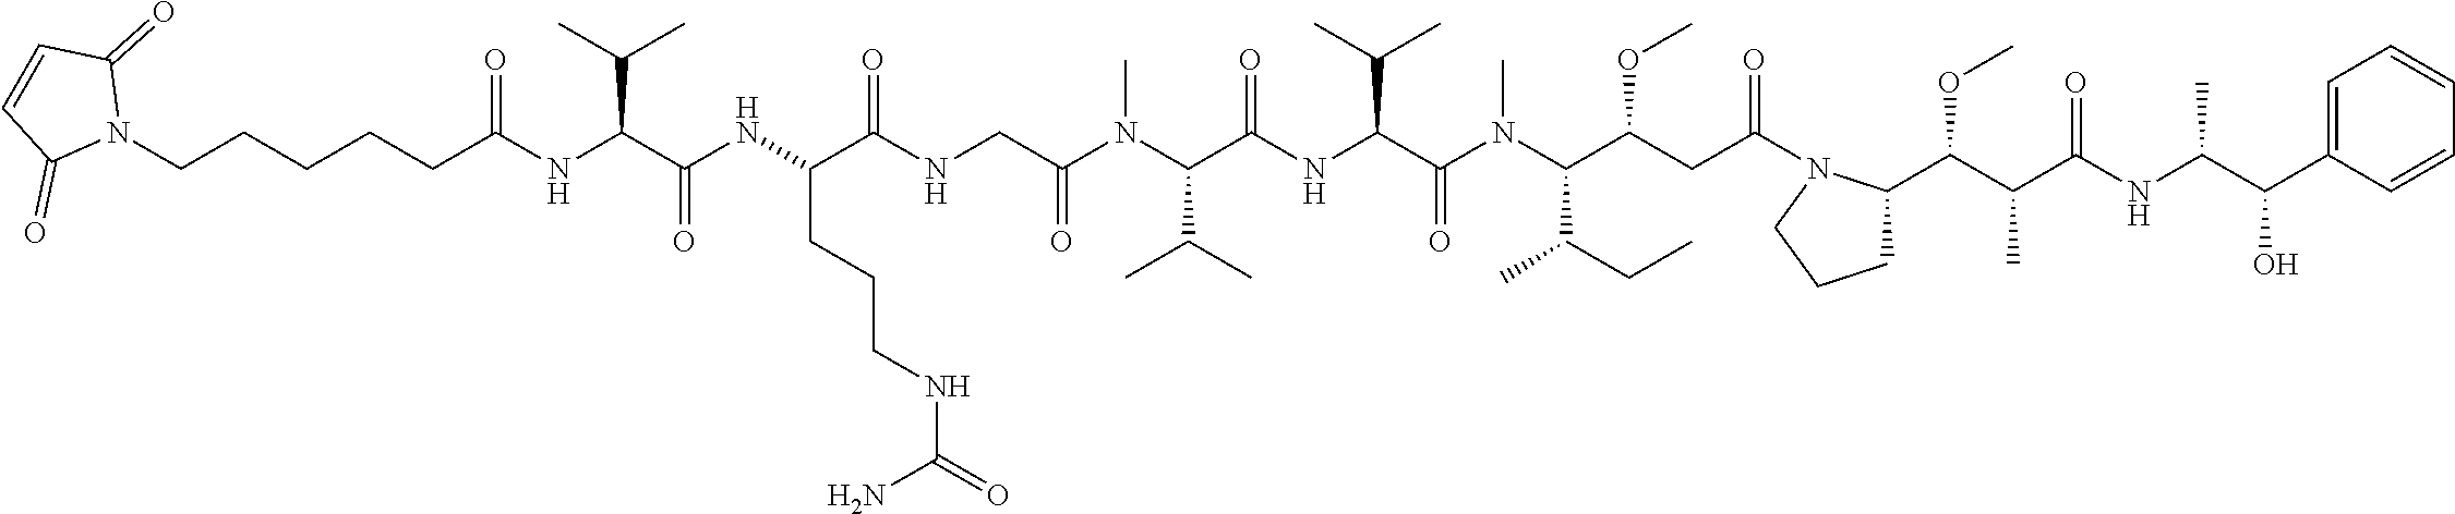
C(C(NC(C(NC(C(NCC(N(C(C(NC(C(N(C(C(CC(=O)N1C(C(C(C(NC(C(C2=CC=CC=C2)O)C)=O)C)OC)CCC1)OC)C(CC)C)C)=O)C(C)C)=O)C(C)C)C)=O)=O)CCCNC(=O)N)=O)C(C)C)=O)CCCCN1C(=O)C=CC1=O
